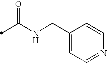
C(NCC1=CC=NC=C1)(C)=O
